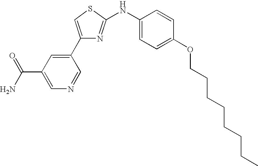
C1(C2=CC(C(N)=O)=CN=C2)=CSC(NC2=CC=C(OCCCCCCCC)C=C2)=N1
